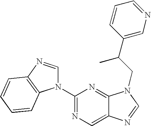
C1(N2C=NC3=C2C=CC=C3)=NC=C2C(=N1)N(CC(C1=CN=CC=C1)C)C=N2
